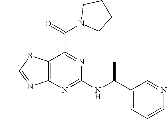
C12=C(N=C(NC(C3=CC=CN=C3)C)N=C1C(=O)N1CCCC1)N=C(C)S2
